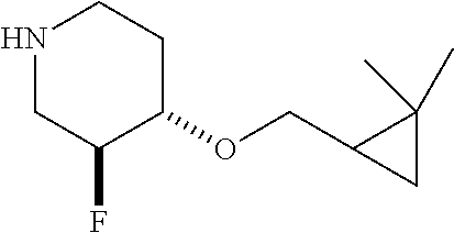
N1CC(F)C(OCC2CC2(C)C)CC1
